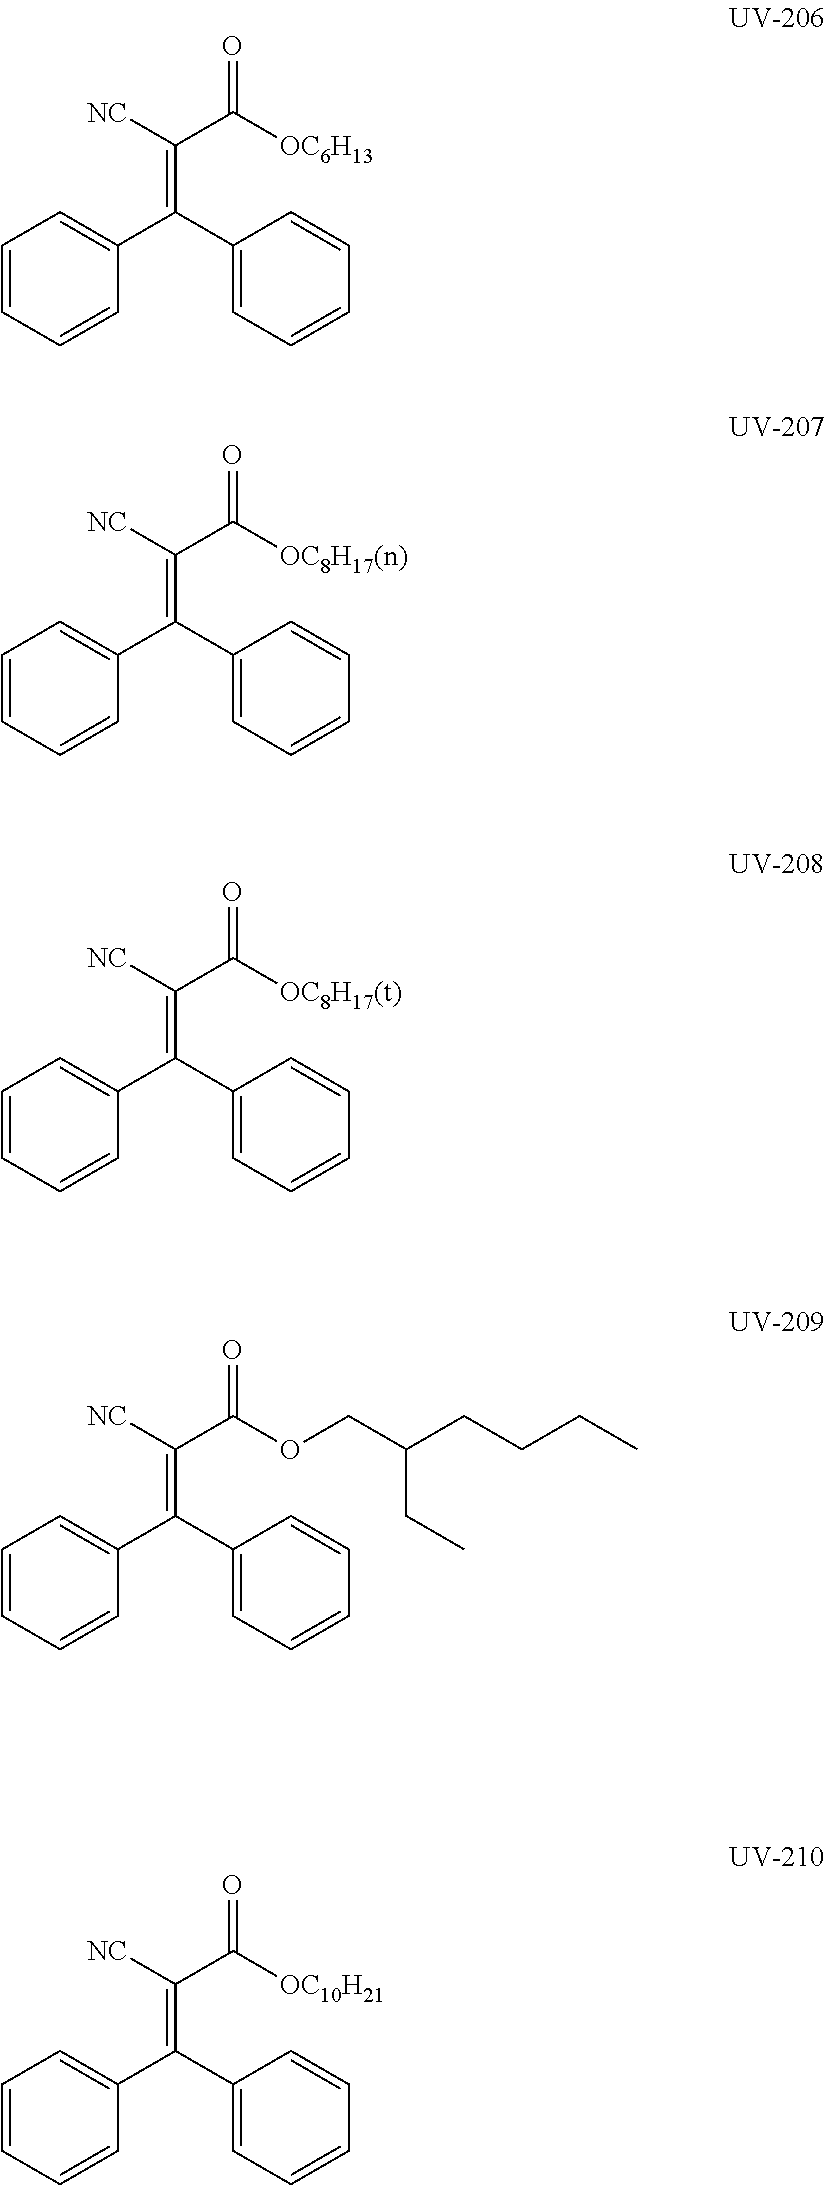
C1=CC=CC(C(=C([NC])C(=O)[OC6H13])C2=CC=CC=C2)=C1.C1=CC=CC(C(=C([NC])C(=O)[OC8H17(n)])C2=CC=CC=C2)=C1.C1=CC=CC(C(=C([NC])C(=O)[OC8H17(t)])C2=CC=CC=C2)=C1.C1=CC=CC(C(=C([NC])C(=O)OCC(CC)CCCC)C2=CC=CC=C2)=C1.C1=CC=CC(C(=C([NC])C(=O)[OC10H21])C2=CC=CC=C2)=C1
